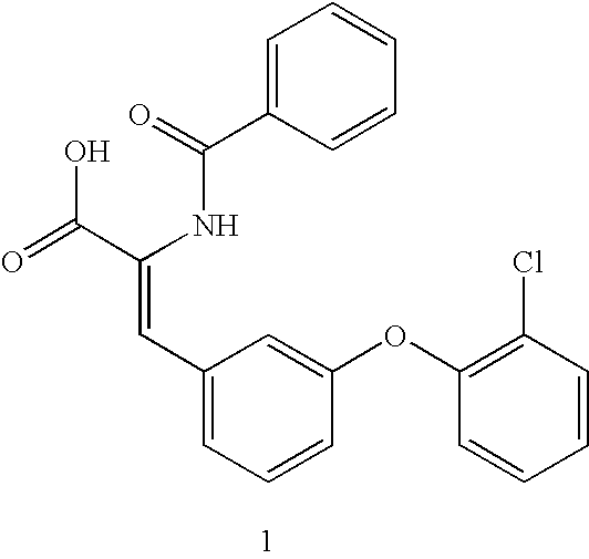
C1=C(C(=O)NC(C(=O)O)=CC2=CC=CC(OC3=C(Cl)C=CC=C3)=C2)C=CC=C1
